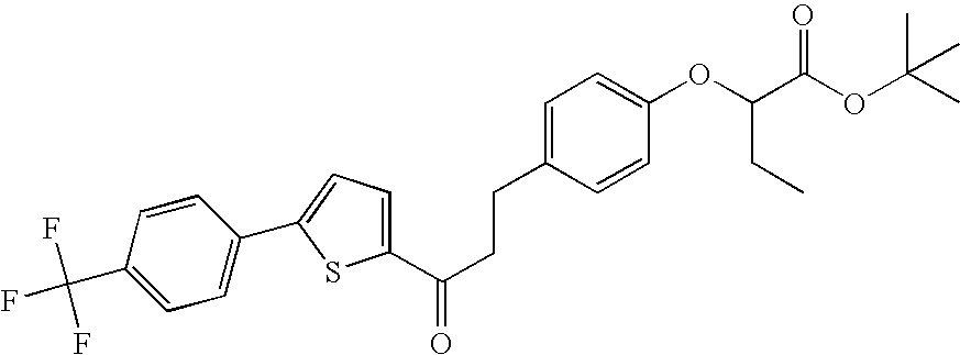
C1(C(CCC2=CC=C(OC(C(OC(C)(C)C)=O)CC)C=C2)=O)=CC=C(C2=CC=C(C(F)(F)F)C=C2)S1
